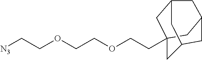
[N3]CCOCCOCCC12CC3CC(C1)CC(C2)C3
